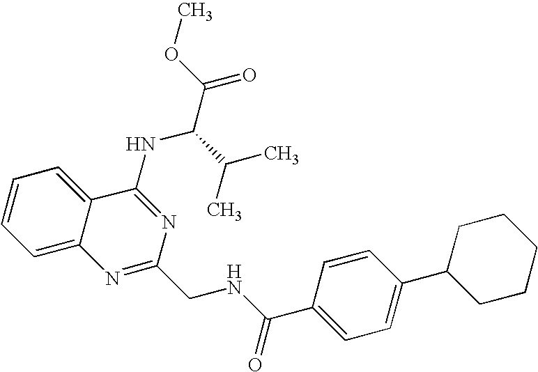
C12=CC=CC=C1C(NC(C(=O)OC)C(C)C)=NC(CNC(=O)C1=CC=C(C3CCCCC3)C=C1)=N2
